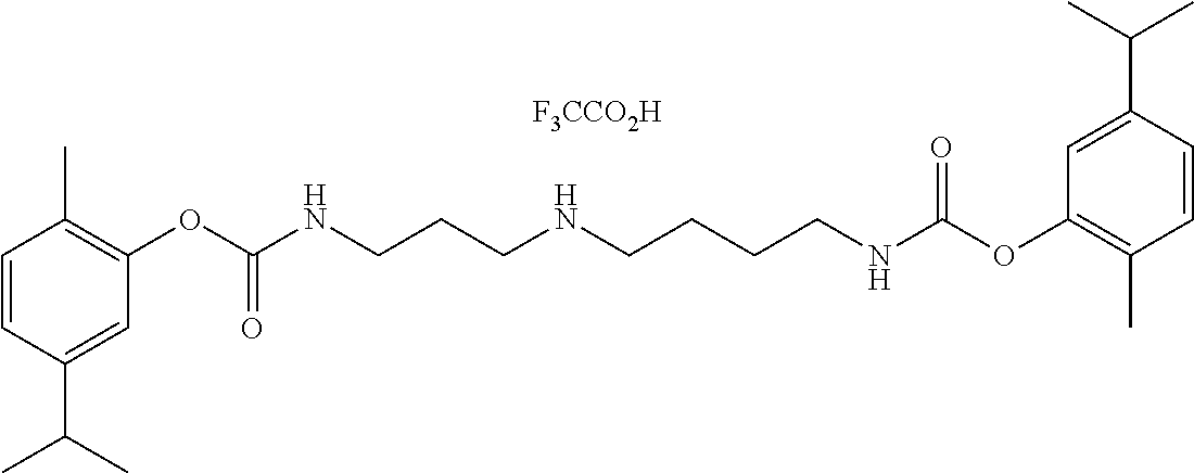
C1=CC(C(C)C)=CC(OC(NCCCNCCCCNC(OC2=C(C)C=CC(C(C)C)=C2)=O)=O)=C1C.[F3CCO2H]
